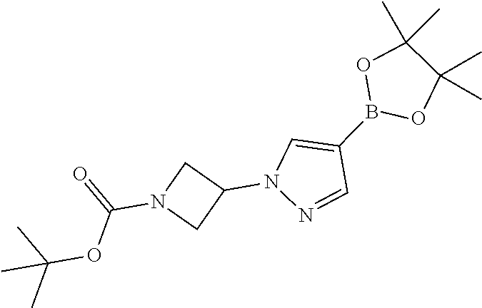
C1N(C(=O)OC(C)(C)C)CC1N1N=CC(B2OC(C)(C)C(C)(C)O2)=C1
